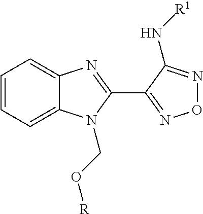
C1=CC=C2C(=C1)N=C(C1=NON=C1N[R1])N2CO[R]
